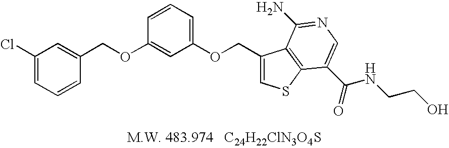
C1(Cl)=CC=CC(COC2=CC(OCC3=CSC4=C3C(N)=NC=C4C(=O)NCCO)=CC=C2)=C1
